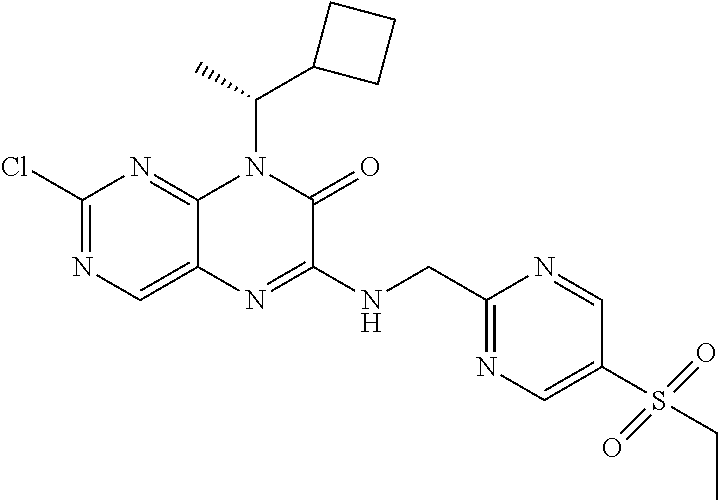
C1(Cl)=NC=C2C(=N1)N(C(C1CCC1)C)C(=O)C(NCC1=NC=C(S(CC)(=O)=O)C=N1)=N2
